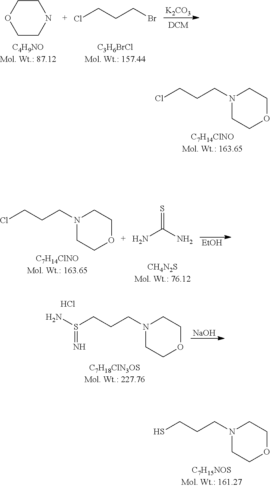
ClCCCN1CCOCC1.SCCCN1CCOCC1.C1COCCN1.ClCCCBr.[K2CO3].NC(N)=S.[EtOH].ClCCCN1CCOCC1.[NaOH].S(CCCN1CCOCC1)(N)=N.Cl
